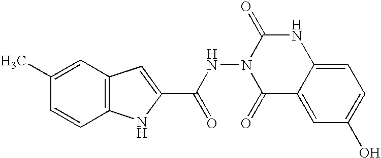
C12=C(C=C(C)C=C1)C=C(C(NN1C(=O)C3=CC(O)=CC=C3NC1=O)=O)N2
